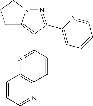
C1C2=C(C3=NC4=C(C=C3)N=CC=C4)C(C3=CC=CC=N3)=NN2CC1
